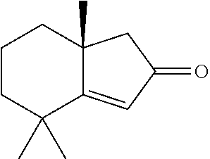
C12(C)C(=CC(=O)C1)C(C)(C)CCC2
